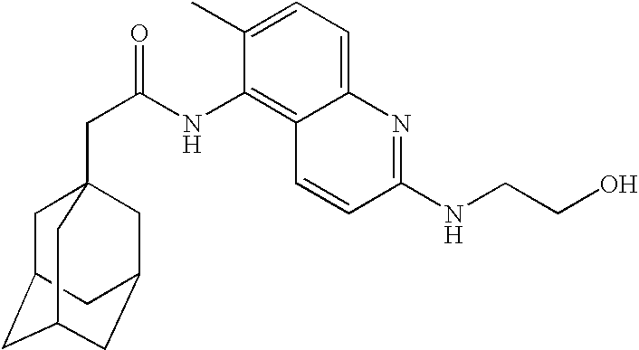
C1C2CC3CC(CC1(CC(=O)NC1=C4C(=CC=C1C)N=C(NCCO)C=C4)C3)C2
